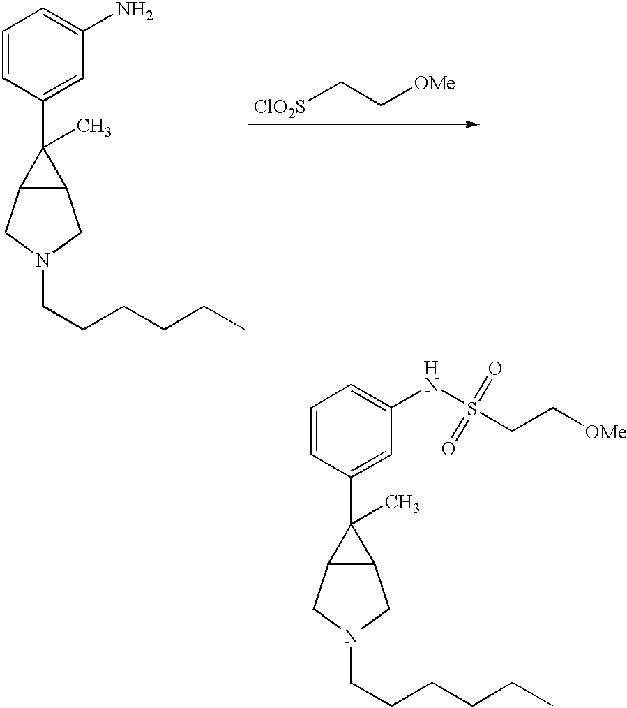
C1=CC(C2(C)C3C2CN(CCCCCC)C3)=CC(N)=C1.[ClO2S]CC[OMe].[H].C1=CC(C2(C)C3C2CN(CCCCCC)C3)=CC(NS(CC[OMe])(=O)=O)=C1
